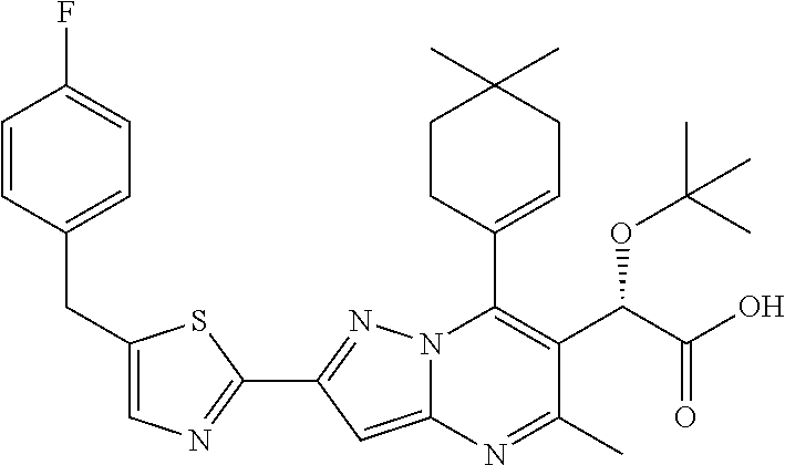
C1=CC(CC2=CN=C(C3=NN4C(=C3)N=C(C)C(C(C(O)=O)OC(C)(C)C)=C4C3=CCC(C)(C)CC3)S2)=CC=C1F
